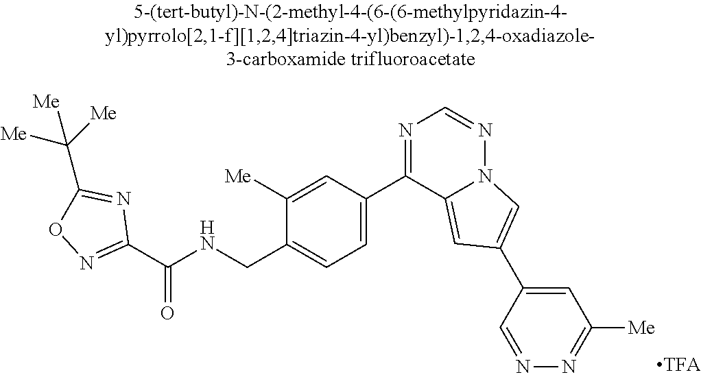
C1([Me])=CC(C2=NC=NN3C2=CC(C2=CC([Me])=NN=C2)=C3)=CC=C1CNC(C1=NOC(C([Me])([Me])[Me])=N1)=O
